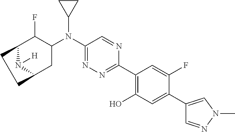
C1(N(C2C(F)C3CCC(C2)N3[H])C2CC2)=NN=C(C2=C(O)C=C(C3=CN(C)N=C3)C(F)=C2)N=C1
